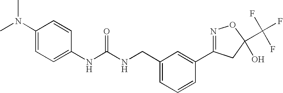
N(C(NCC1=CC=CC(C2=NOC(C(F)(F)F)(O)C2)=C1)=O)C1=CC=C(N(C)C)C=C1
